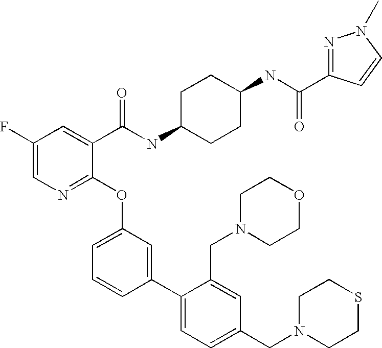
C1(F)=CN=C(OC2=CC=CC(C3=CC=C(CN4CCSCC4)C=C3CN3CCOCC3)=C2)C(C(NC2CCC(NC(=O)C3=NN(C)C=C3)CC2)=O)=C1
